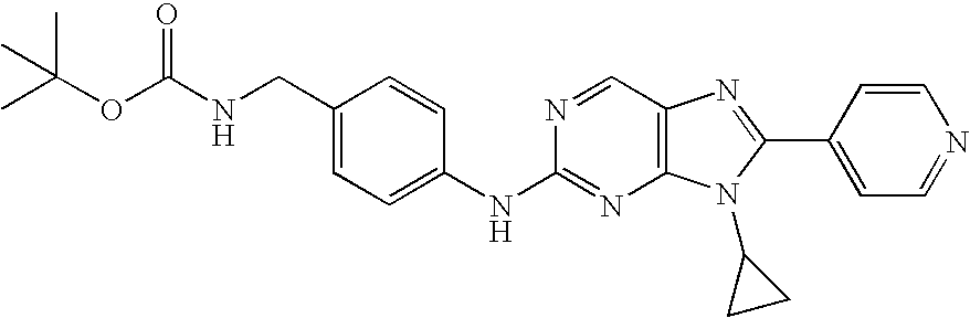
C1(CNC(OC(C)(C)C)=O)=CC=C(NC2=NC3=C(C=N2)N=C(C2=CC=NC=C2)N3C2CC2)C=C1
